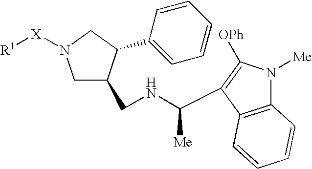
C([Me])(NCC1CN([X][R1])CC1C1=CC=CC=C1)C1=C([OPh])N([Me])C2=C1C=CC=C2
